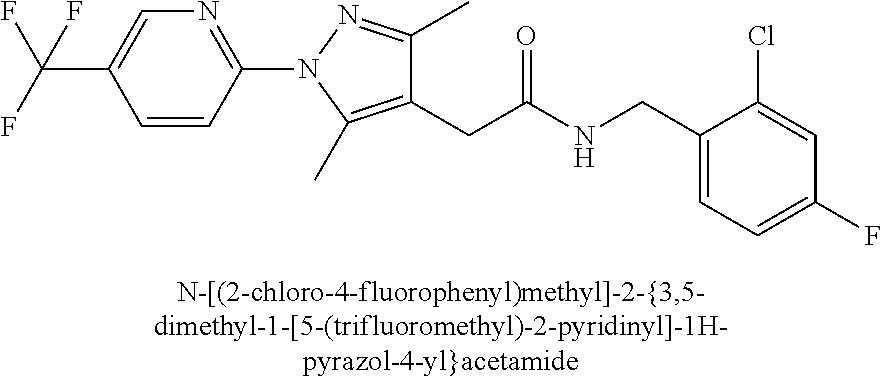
C1=C(F)C=C(Cl)C(CNC(CC2=C(C)N(C3=NC=C(C(F)(F)F)C=C3)N=C2C)=O)=C1
